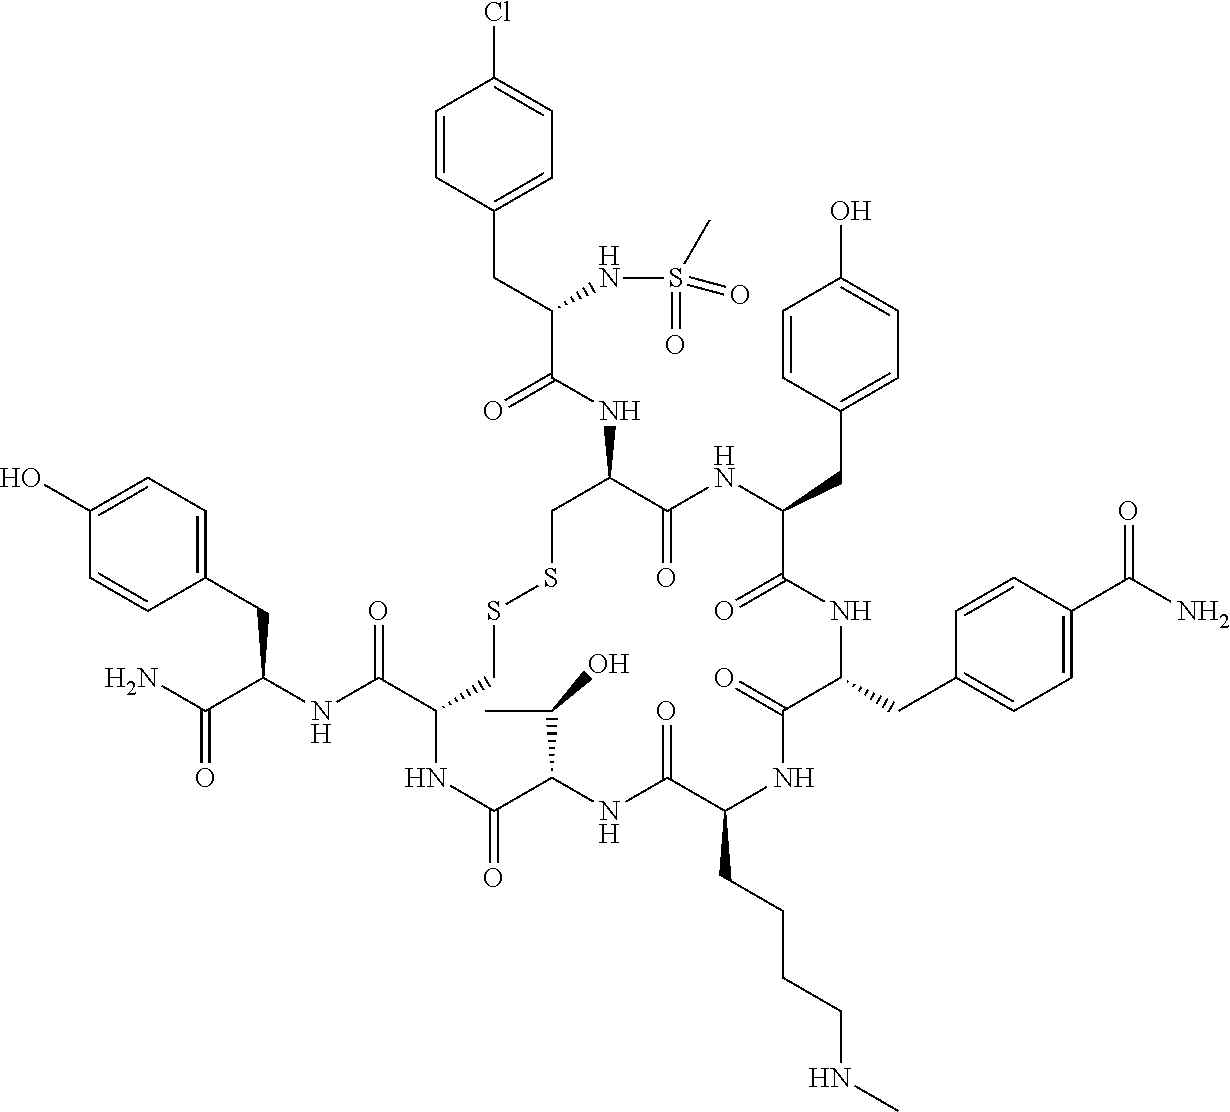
C1=C(O)C=CC(CC(NC(C2CSSCC(NC(C(CC3=CC=C(Cl)C=C3)NS(=O)(C)=O)=O)C(=O)NC(CC3=CC=C(O)C=C3)C(=O)NC(CC3=CC=C(C(N)=O)C=C3)C(=O)NC(CCCCNC)C(=O)NC(C(C)O)C(=O)N2)=O)C(N)=O)=C1
